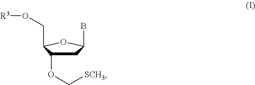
C1C(OC[SCH3])C(CO[R3])OC1B
